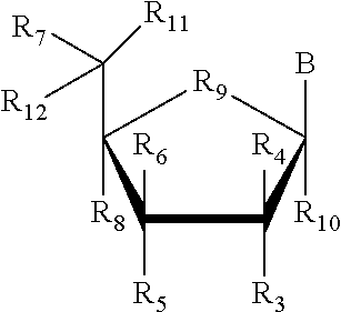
C1([R6])([R5])C([R4])([R3])C([R10])(B)[R9]C1([R8])C([R11])([R7])[R12]
